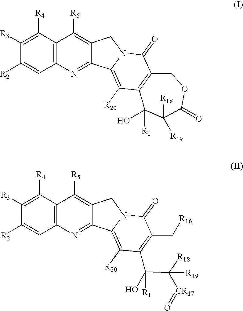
C1([R2])=CC2=C(C([R4])=C1[R3])C([R5])=C1C(=N2)C2=C([R20])C3=C(C(=O)N2C1)COC(=O)C([R18])([R19])C3([R1])O.C1([R2])=CC2=C(C([R4])=C1[R3])C([R5])=C1C(=N2)C2=C([R20])C(C(C([R18])([CR17]=O)[R19])([R1])O)=C(C[R16])C(=O)N2C1
